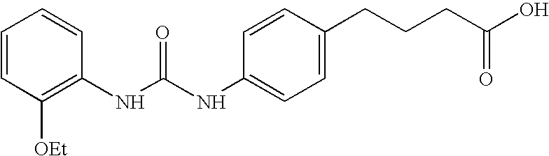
C1=CC([OEt])=C(NC(NC2=CC=C(CCCC(O)=O)C=C2)=O)C=C1
